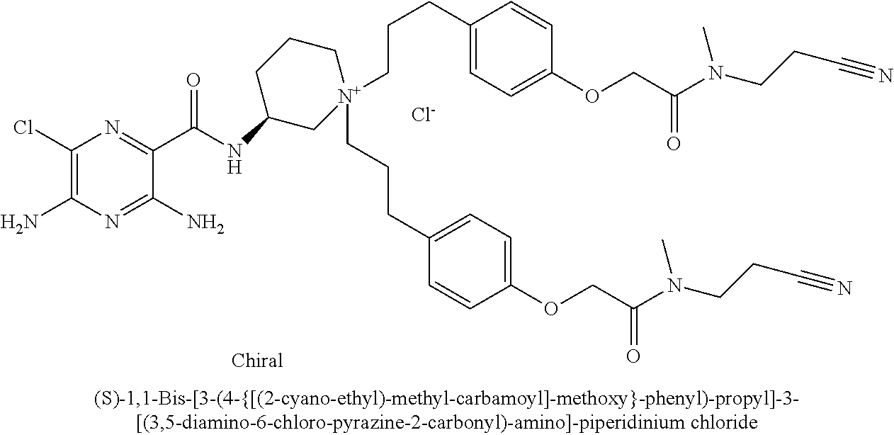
[Cl-].C1(Cl)=C(N)N=C(N)C(C(=O)NC2C[N+](CCCC3=CC=C(OCC(=O)N(CCC#N)C)C=C3)(CCCC3=CC=C(OCC(=O)N(CCC#N)C)C=C3)CCC2)=N1
